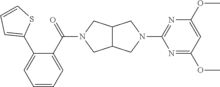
N1=C(OC)C=C(OC)N=C1N1CC2C(C1)CN(C(C1=CC=CC=C1C1=CC=CS1)=O)C2
